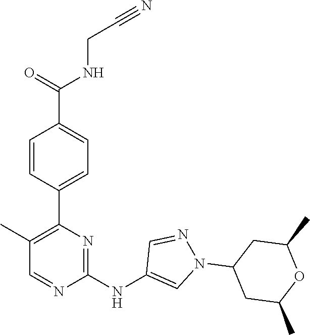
C1(C2=C(C)C=NC(NC3=CN(C4CC(C)OC(C)C4)N=C3)=N2)=CC=C(C(NCC#N)=O)C=C1
